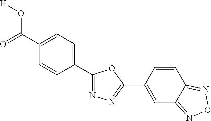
C1(C(=O)O[H])=CC=C(C2=NN=C(C3=CC4=NON=C4C=C3)O2)C=C1
